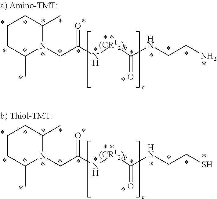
C1CC(C)N(CC(N[(CR12)b]C(NCCN)=O)=O)C(C)C1.C1CC(C)N(CC(N[(CR12)b]C(NCCS)=O)=O)C(C)C1
